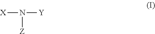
[X]N([Y])[Z]
